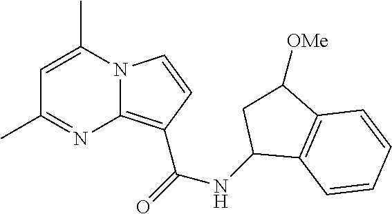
C1=C(C)N2C(=C(C(NC3C4=C(C([OMe])C3)C=CC=C4)=O)C=C2)N=C1C
